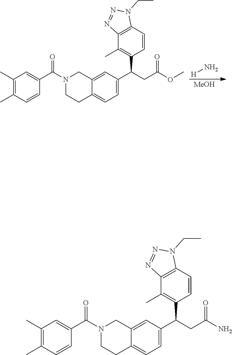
[H]N.N1(C(C2=CC(C)=C(C)C=C2)=O)CCC2=CC=C(C(CC(=O)OC)C3=C(C)C4=C(C=C3)N(CC)N=N4)C=C2C1.[MeOH].N1(C(C2=CC(C)=C(C)C=C2)=O)CCC2=CC=C(C(CC(=O)N)C3=C(C)C4=C(C=C3)N(CC)N=N4)C=C2C1
